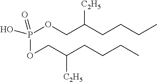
P(OCC(CCCC)[C2H5])(OCC(CCCC)[C2H5])(=O)O
